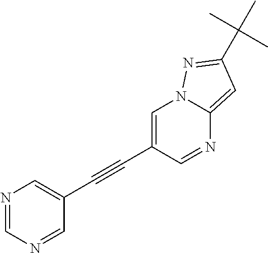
N1=CN=CC(C#CC2=CN3C(=CC(C(C)(C)C)=N3)N=C2)=C1
